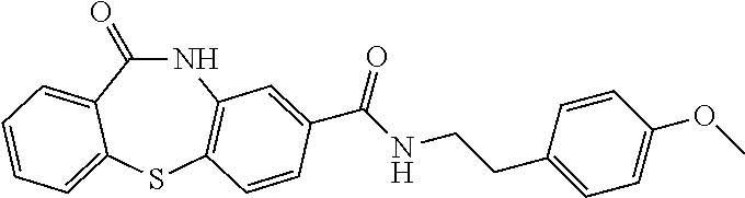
N1C(=O)C2=CC=CC=C2SC2=C1C=C(C(NCCC1=CC=C(OC)C=C1)=O)C=C2
